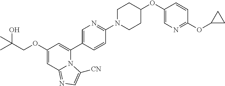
C1(OCC(C)(O)C)=CC2=NC=C([CN])N2C(C2=CN=C(N3CCC(OC4=CN=C(OC5CC5)C=C4)CC3)C=C2)=C1
